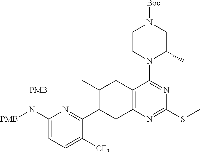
C1(N([PMB])[PMB])=CC=C([CF3])C(C2CC3=C(CC2C)C(N2C(C)CN([Boc])CC2)=NC(SC)=N3)=N1
